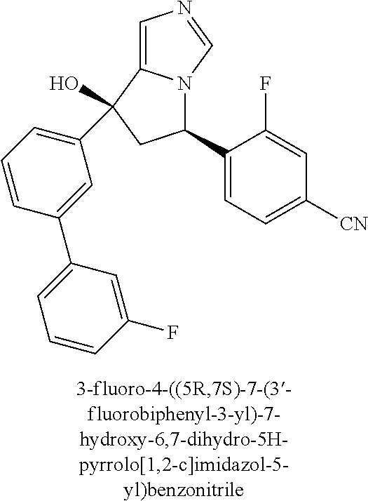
C1(C2=CC(C3(O)C4=CN=CN4C(C4=CC=C([CN])C=C4F)C3)=CC=C2)=CC=CC(F)=C1
